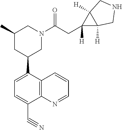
C1(C2CN(C(CC3([H])C4([H])C3([H])CNC4)=O)CC(C)C2)=CC=C(C#N)C2=C1C=CC=N2
